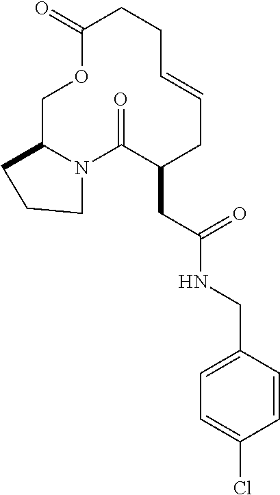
C1C2N(C(=O)C(CC(=O)NCC3=CC=C(Cl)C=C3)CC=CCCC(=O)O1)CCC2
